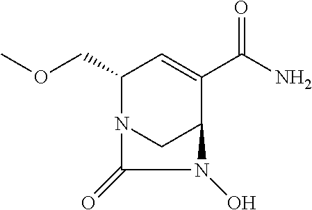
O(CC1N2CC(C(C(N)=O)=C1)N(O)C2=O)C
